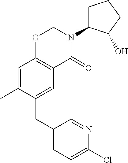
C1(CC2=CC3=C(C=C2C)OCN(C2CCCC2O)C3=O)=CC=C(Cl)N=C1
